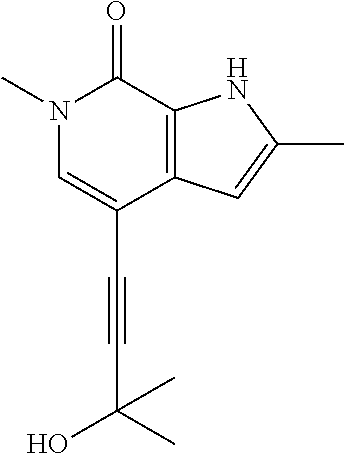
N1(C)C=C(C#CC(O)(C)C)C2=C(C1=O)NC(C)=C2
